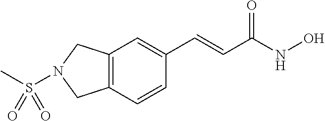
CS(N1CC2=C(C=CC(C=CC(NO)=O)=C2)C1)(=O)=O
